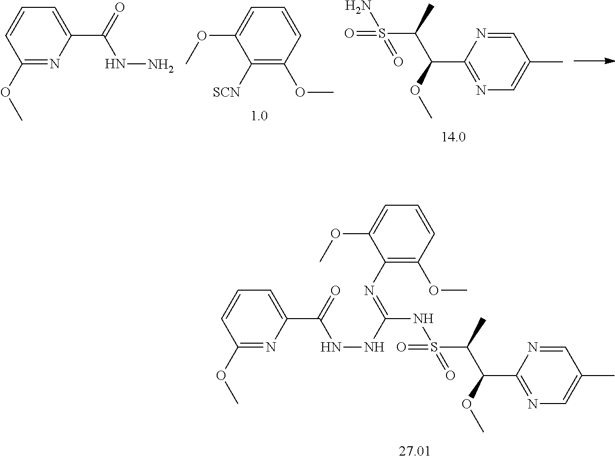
C1=NC(C(OC)C(C)S(NC(=NC2=C(OC)C=CC=C2OC)NNC(C2=CC=CC(OC)=N2)=O)(=O)=O)=NC=C1C.C1=CC(OC)=C([SCN])C(OC)=C1.C1=NC(C(OC)C(C)S(N)(=O)=O)=NC=C1C.C1=C(C(=O)NN)N=C(OC)C=C1
